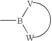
CB([V])[W]
